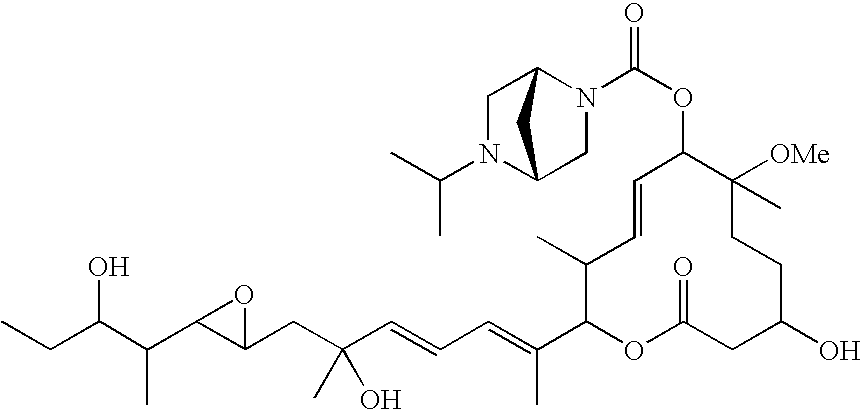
CCC(C(C1C(CC(C=CC=C(C2OC(=O)CC(O)CCC([OMe])(C)C(OC(N3C4CN(C(C)C)C(C3)C4)=O)C=CC2C)C)(O)C)O1)C)O
